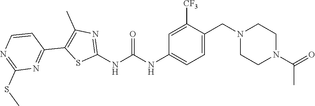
C1=C(CN2CCN(C(=O)C)CC2)C([CF3])=CC(NC(NC2=NC(C)=C(C3=NC(SC)=NC=C3)S2)=O)=C1
